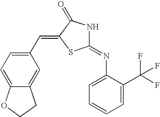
C1(=NC2=CC=CC=C2C(F)(F)F)NC(=O)C(=CC2=CC=C3C(=C2)CCO3)S1
